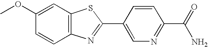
C1(OC)=CC2=C(C=C1)N=C(C1=CN=C(C(N)=O)C=C1)S2
